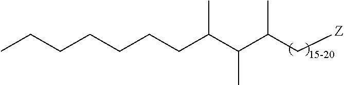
C(CCCCC(C(C(C[Z])C)C)C)CC
